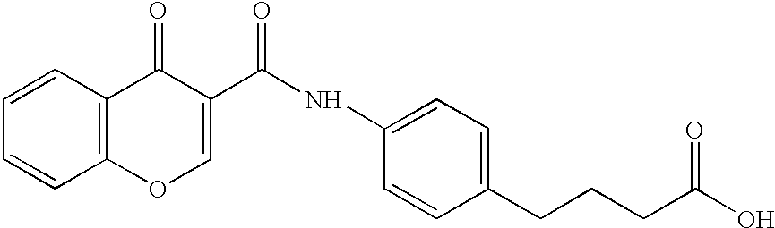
C1=CC=CC2=C1C(=O)C(C(NC1=CC=C(CCCC(O)=O)C=C1)=O)=CO2
